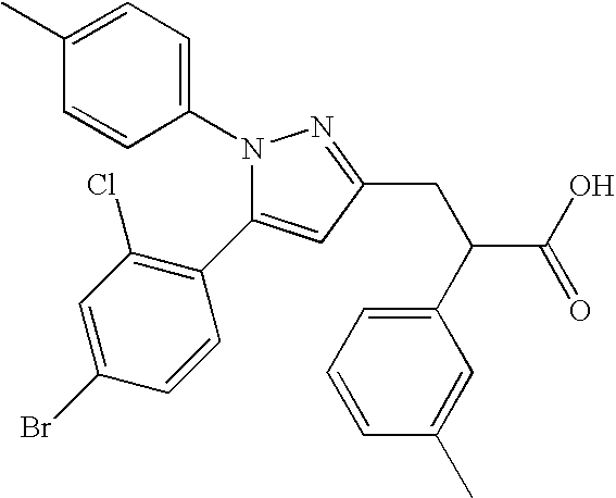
N1(C2=CC=C(C)C=C2)C(C2=C(Cl)C=C(Br)C=C2)=CC(CC(C2=CC=CC(C)=C2)C(O)=O)=N1
